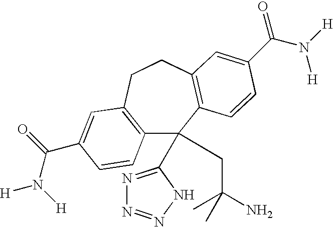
C12=C(CCC3=C(C1(C1=NN=NN1)CC(N)(C)C)C=CC(C(N([H])[H])=O)=C3)C=C(C(=O)N([H])[H])C=C2
